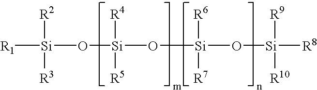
[Si]([R2])([R1])(O[Si]([R4])([R5])O[Si]([R6])([R7])O[Si]([R9])([R10])[R8])[R3]
